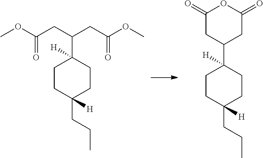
C1CC(CCC)([H])CCC1(C(CC(OC)=O)CC(OC)=O)[H].C1(=O)CC(C2([H])CCC(CCC)([H])CC2)CC(=O)O1
